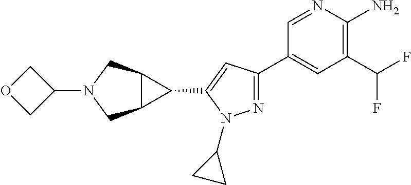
N1=C(C2=CC(C(F)F)=C(N)N=C2)C=C(C2C3C2CN(C2COC2)C3)N1C1CC1
